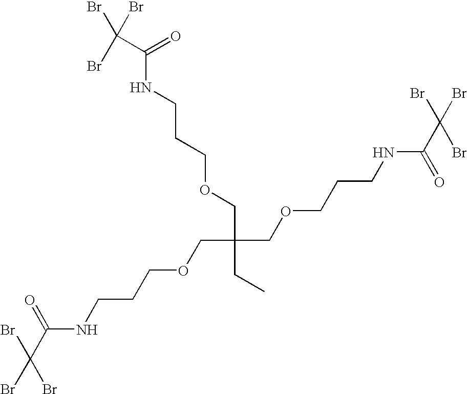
BrC(Br)(Br)C(NCCCOCC(CC)(COCCCNC(=O)C(Br)(Br)Br)COCCCNC(=O)C(Br)(Br)Br)=O
